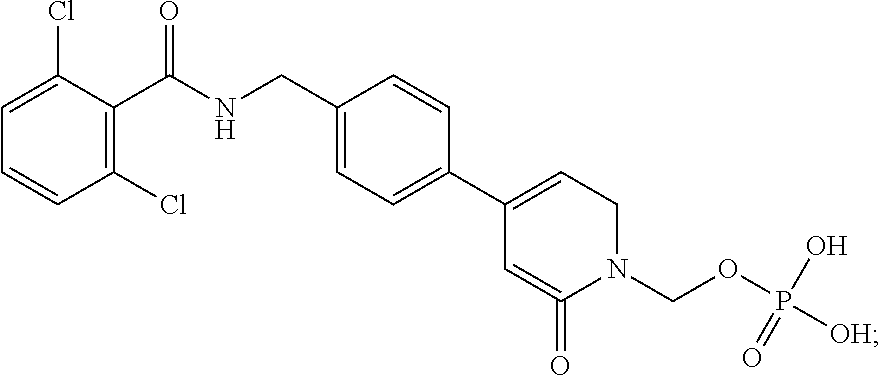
C1=C(Cl)C(C(NCC2=CC=C(C3=CCN(COP([OH])(O)=O)C(=O)=C3)C=C2)=O)=C(Cl)C=C1
